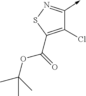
C1(C(=O)OC(C)(C)C)=C(Cl)C(->C)=NS1
